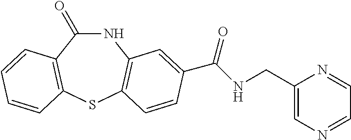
N1C(=O)C2=C(SC3=C1C=C(C(NCC1=CN=CC=N1)=O)C=C3)C=CC=C2
